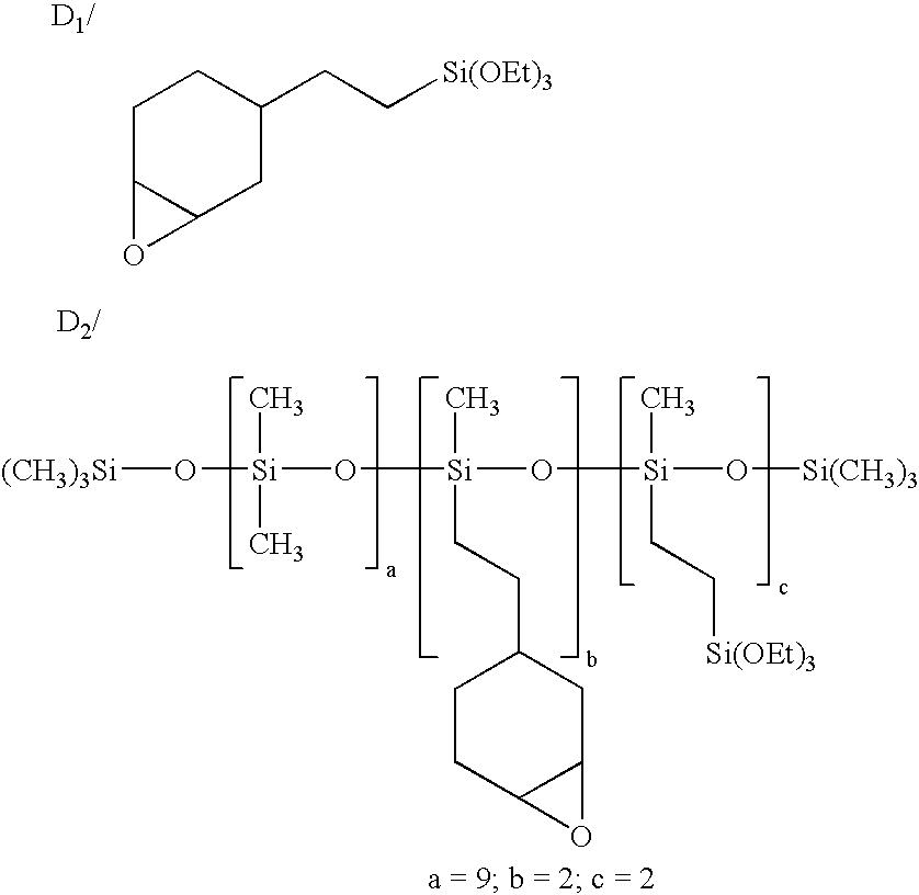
C1C2C(CC(CC[Si(OEt)3])C1)O2.[(CH3)3Si]O[Si](O[Si](O[Si](O[Si(CH3)3])(C)CC[Si(OEt)3])(C)CCC1CCC2C(C1)O2)(C)C
